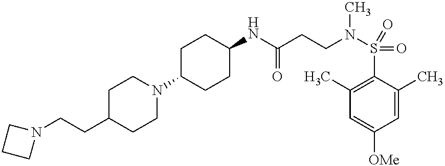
C(C1CCN(C2CCC(NC(CCN(S(C3=C(C)C=C([OMe])C=C3C)(=O)=O)C)=O)CC2)CC1)CN1CCC1
